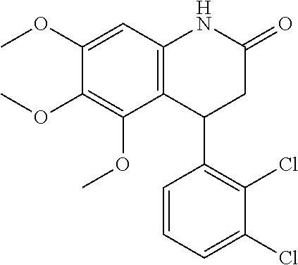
C12=C(C=C(OC)C(OC)=C1OC)NC(=O)CC2C1=C(Cl)C(Cl)=CC=C1
